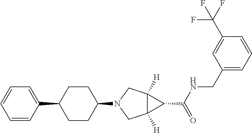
C1=CC(C2CCC(N3CC4([H])C([H])(C3)C4C(NCC3=CC=CC(C(F)(F)F)=C3)=O)CC2)=CC=C1
